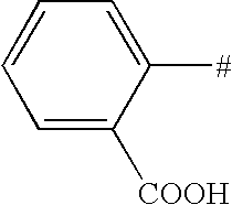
C1=CC=C([#])C([COOH])=C1
